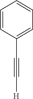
C1(C#C[H])=CC=CC=C1
